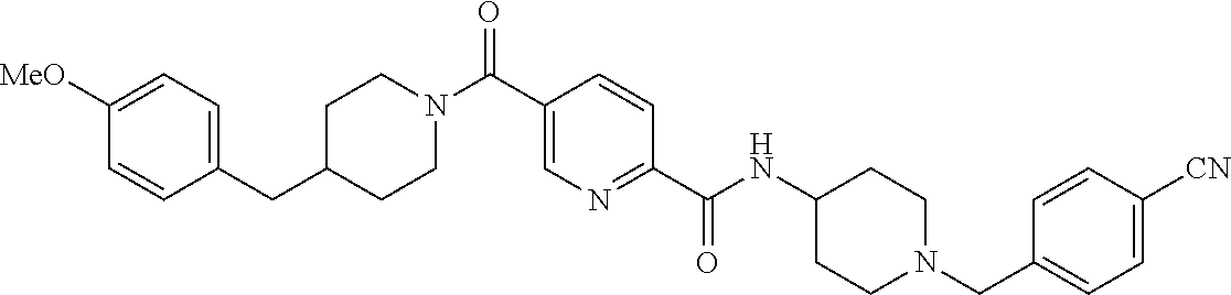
N(C(C1=NC=C(C(N2CCC(CC3=CC=C([OMe])C=C3)CC2)=O)C=C1)=O)C1CCN(CC2=CC=C([CN])C=C2)CC1
